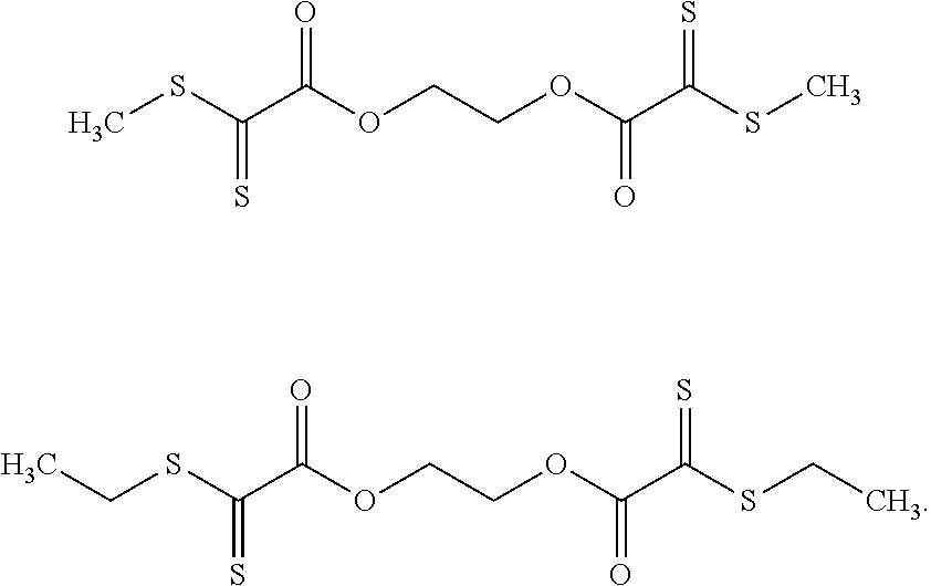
CSC(C(OCCOC(C(SC)=S)=O)=O)=S.C(SC(C(OCCOC(C(SCC)=S)=O)=O)=S)C
